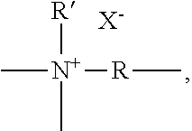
C[N+](C)([R])[R]C.[X-]
